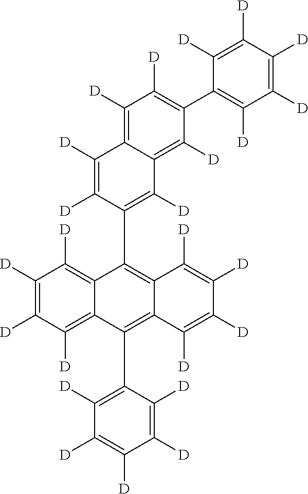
C1([D])=C([D])C2=C([D])C([D])=C(C3=C([D])C([D])=C([D])C([D])=C3[D])C([D])=C2C([D])=C1C1=C2C(=C(C3=C([D])C([D])=C([D])C([D])=C3[D])C3=C([D])C([D])=C([D])C([D])=C31)C([D])=C([D])C([D])=C2[D]
